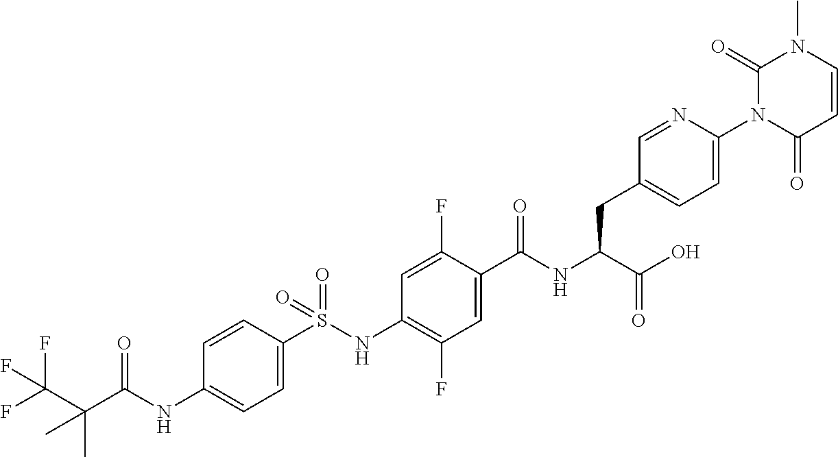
C1=C(S(NC2=C(F)C=C(C(NC(C(O)=O)CC3=CC=C(N4C(=O)C=CN(C)C4=O)N=C3)=O)C(F)=C2)(=O)=O)C=CC(NC(C(C(F)(F)F)(C)C)=O)=C1
